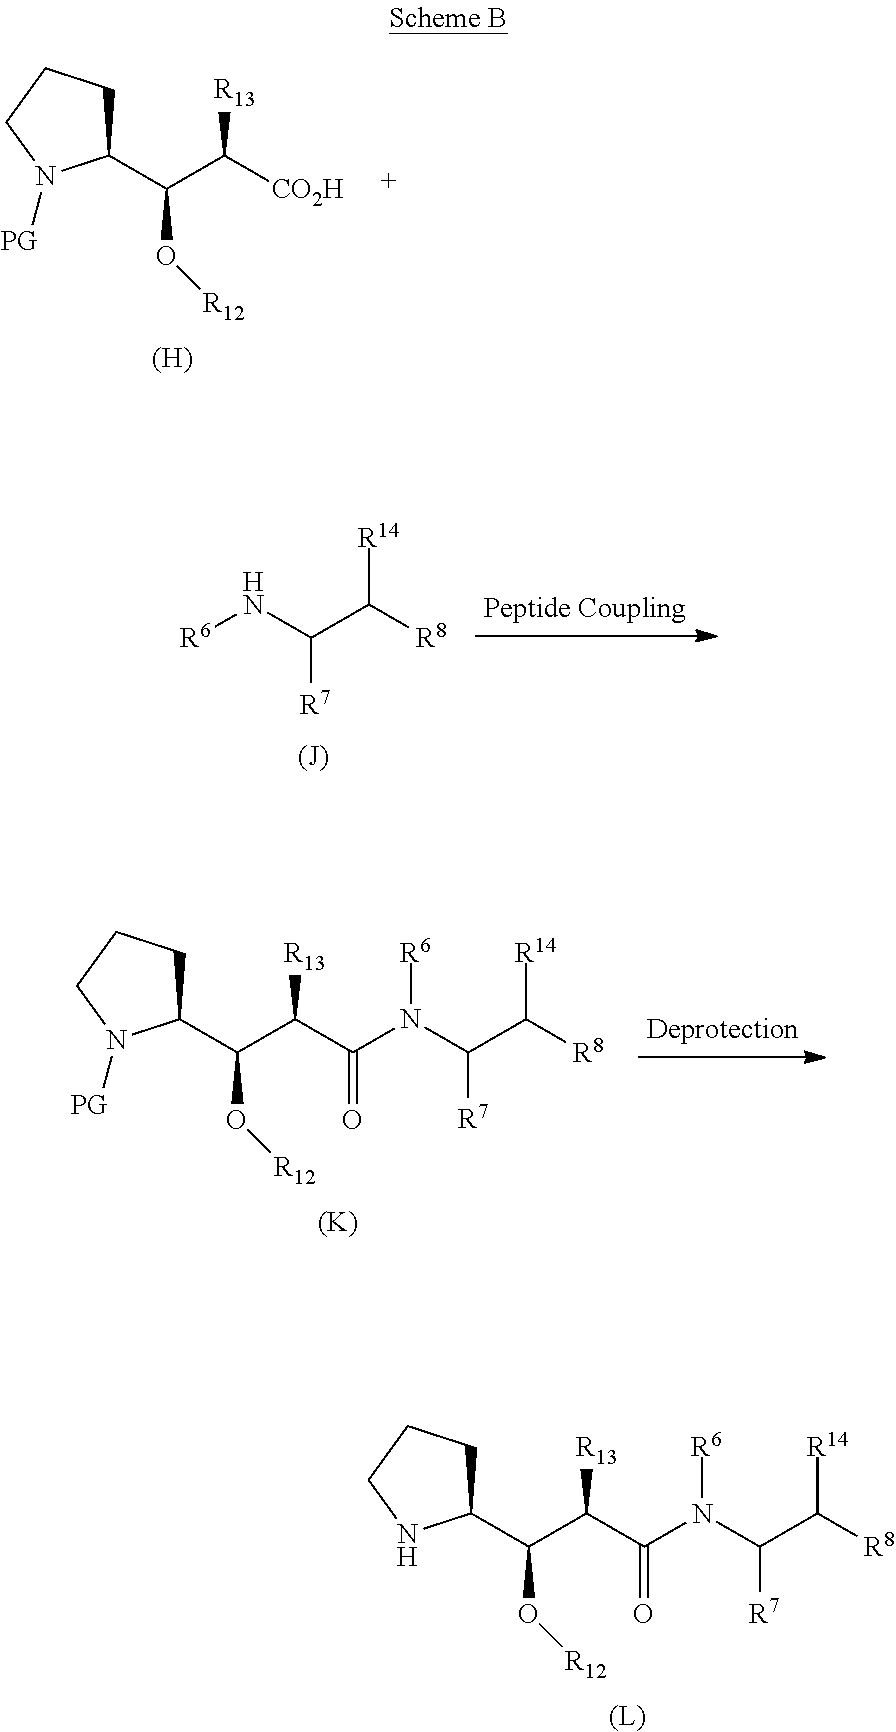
C1(C(C([CO2H])[R13])O[R12])CCCN1[PG].[(H)].[R14]C([R8])C(N[R6])[R7].C1(C(C(C(N(C(C([R8])[R14])[R7])[R6])=O)[R13])O[R12])CCCN1.[(L)].C1(C(C(C(N(C(C([R8])[R14])[R7])[R6])=O)[R13])O[R12])CCCN1[PG].[(K)]
